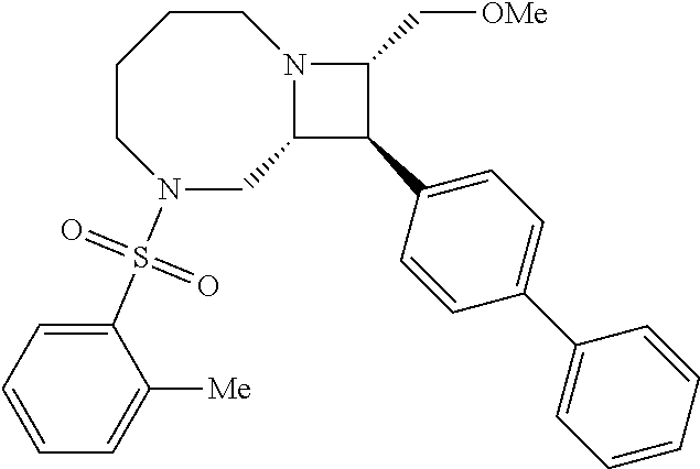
N1(S(C2=CC=CC=C2[Me])(=O)=O)CC2N(CCCC1)C(C[OMe])C2C1=CC=C(C2=CC=CC=C2)C=C1
